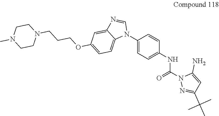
C1(N2C=NC3=CC(OCCCN4CCN(C)CC4)=CC=C23)=CC=C(NC(N2N=C(C(C)(C)C)C=C2N)=O)C=C1
